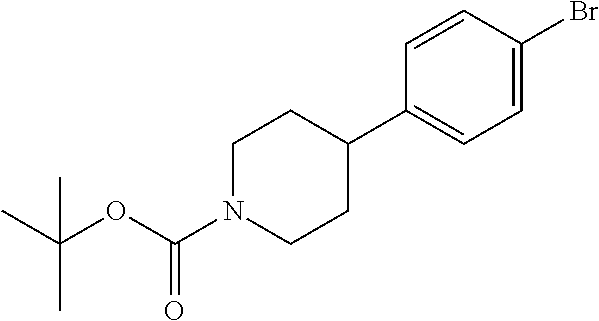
C1N(C(OC(C)(C)C)=O)CCC(C2=CC=C(Br)C=C2)C1
